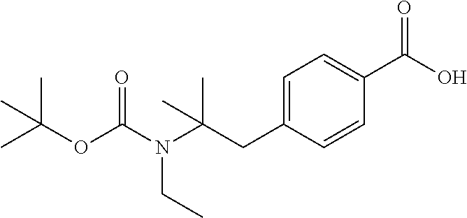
C(OC(N(C(CC1=CC=C(C(O)=O)C=C1)(C)C)CC)=O)(C)(C)C
